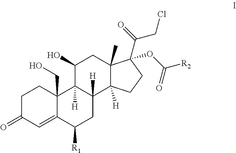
C1(=O)C=C2C(CO)(CC1)C1([H])C([H])(CC2[R1])C2([H])C(C)(CC1O)C(OC([R2])=O)(C(CCl)=O)CC2
